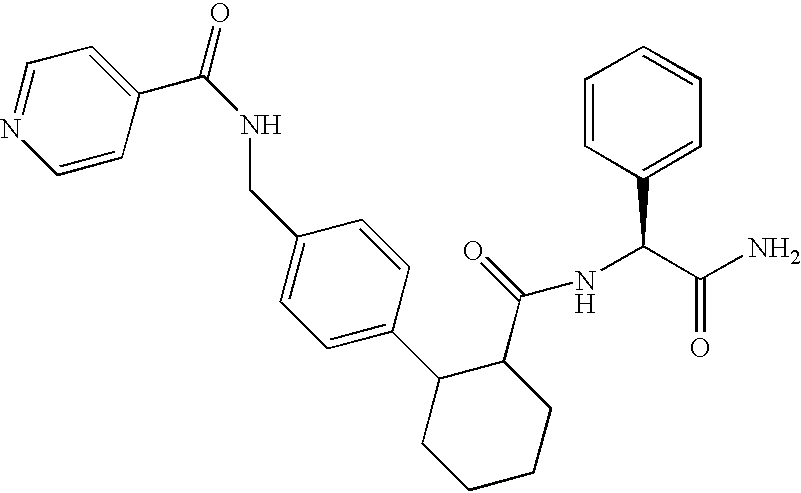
C1(CNC(C2=CC=NC=C2)=O)=CC=C(C2CCCCC2C(NC(C(N)=O)C2=CC=CC=C2)=O)C=C1
